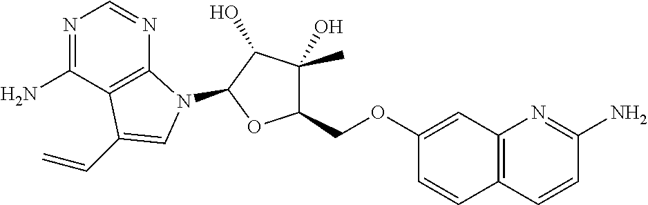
N1=C(N)C2=C(N=C1)N(C1C(O)C(O)(C)C(COC3=CC4=C(C=C3)C=CC(N)=N4)O1)C=C2C=C
